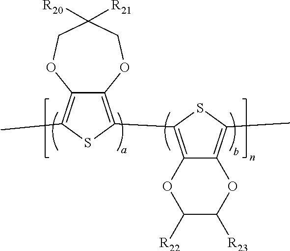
C12=C(C3=C4C(=C(C)S3)OCC([R21])([R20])CO4)SC(C)=C1OC([R23])C([R22])O2
